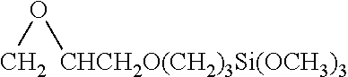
CO[CHCH2O(CH2)3Si(OCH3)3]
